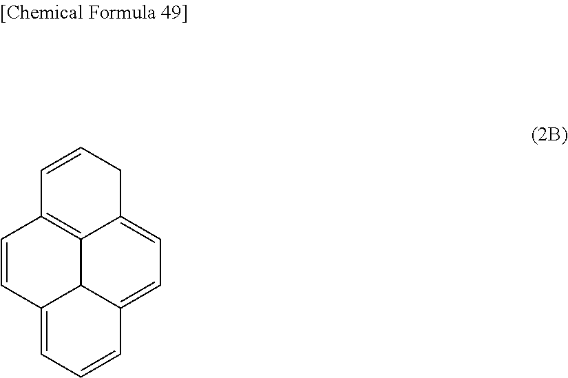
C12=CC=CC3=CC=C4C(=C(C=CC4)C=C1)C23
